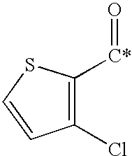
C1(Cl)=C([C*]=O)SC=C1
